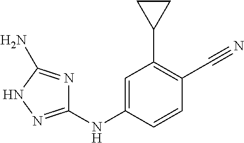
C1=C(NC2=NNC(N)=N2)C=CC(C#N)=C1C1CC1
